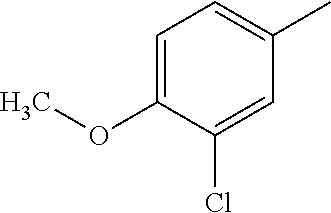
C1=C(OC)C(Cl)=CC(C)=C1
